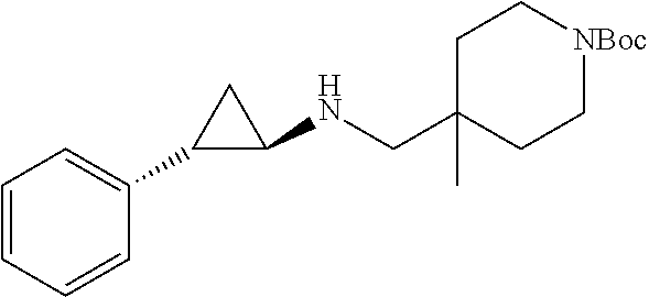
[NBoc]1CCC(CNC2CC2C2=CC=CC=C2)(C)CC1
